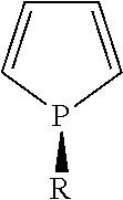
C1=CP([R])C=C1
